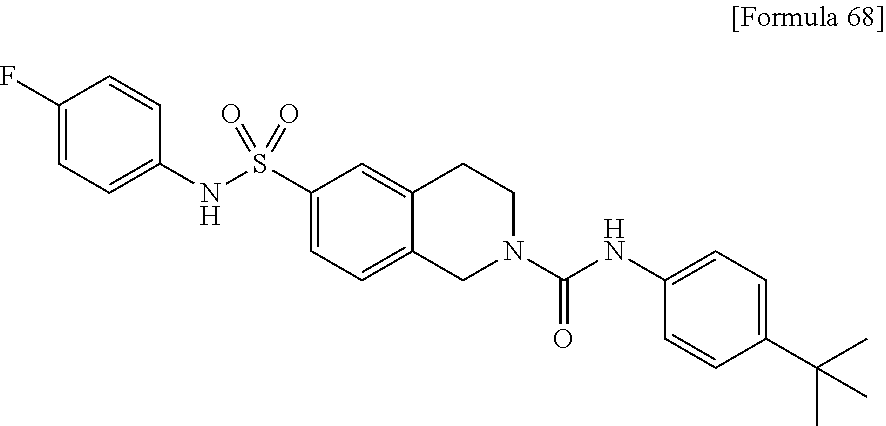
C1(F)=CC=C(NS(C2=CC=C3C(=C2)CCN(C(NC2=CC=C(C(C)(C)C)C=C2)=O)C3)(=O)=O)C=C1
